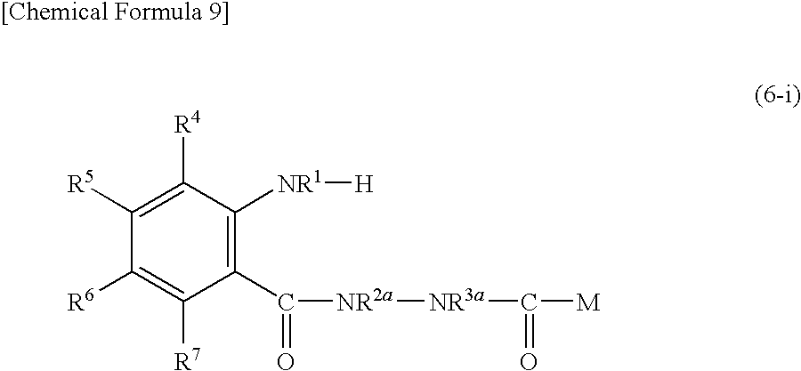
C1([R5])=C([R4])C([NR1][H])=C(C([NR2a][NR3a]C([M])=O)=O)C([R7])=C1[R6]
